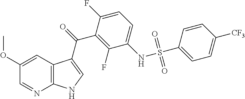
C12=C(C=C(OC)C=N1)C(C(=O)C1=C(F)C(NS(C3=CC=C([CF3])C=C3)(=O)=O)=CC=C1F)=CN2
